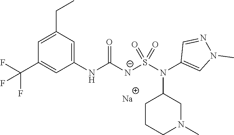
[Na].C1(NC([N-]S(N(C2=CN(C)N=C2)C2CCCN(C)C2)(=O)=O)=O)=CC(CC)=CC(C(F)(F)F)=C1
